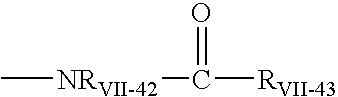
C[NRVII-42]C(=O)[RVII-43]
